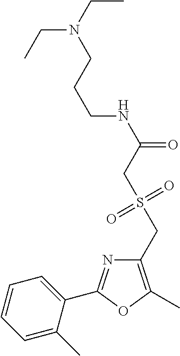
C1=CC=C(C)C(C2=NC(CS(CC(NCCCN(CC)CC)=O)(=O)=O)=C(C)O2)=C1
